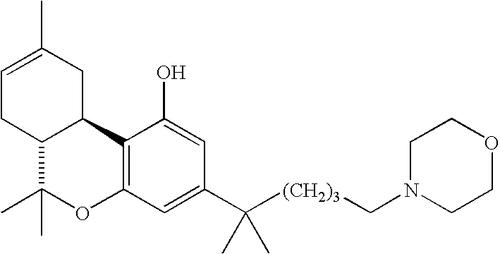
C1=C(C)CC2C(C1)C(C)(C)OC1=C2C(O)=CC(C([(CH2)3]CN2CCOCC2)(C)C)=C1
